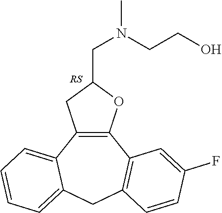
C12=C(C3=CC=CC=C3CC3=C1C=C(F)C=C3)CC(CN(C)CCO)O2
